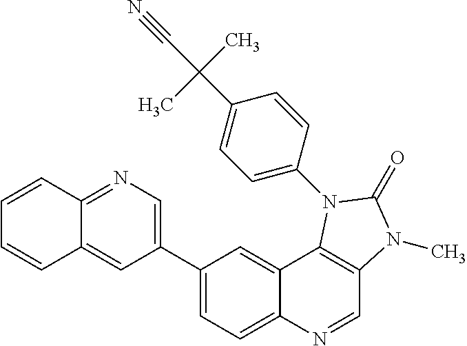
C1=CC2=NC=C(C3=CC=C4C(=C3)C3=C(C=N4)N(C)C(=O)N3C3=CC=C(C(C#N)(C)C)C=C3)C=C2C=C1
